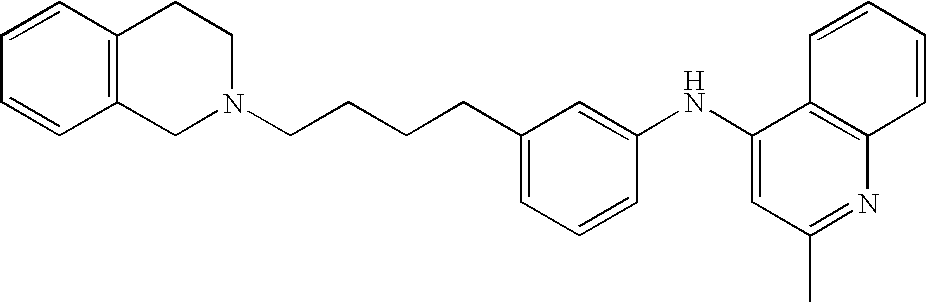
C1=CC=CC2=C1CCN(CCCCC1=CC=CC(NC3=CC(C)=NC4=C3C=CC=C4)=C1)C2
